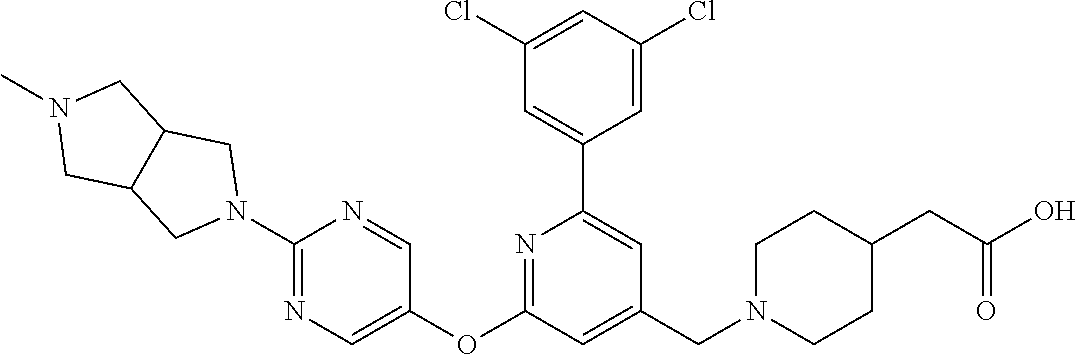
C1(Cl)=CC(Cl)=CC(C2=CC(CN3CCC(CC(O)=O)CC3)=CC(OC3=CN=C(N4CC5C(C4)CN(C)C5)N=C3)=N2)=C1
